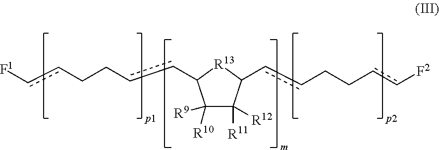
[F1]ccCCccC1C([R10])([R9])C([R11])([R12])C(ccCCcc[F2])[R13]1
